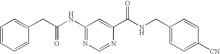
C1=CC=CC(CC(NC2=NC=NC(C(NCC3=CC=C([CN])C=C3)=O)=C2)=O)=C1
